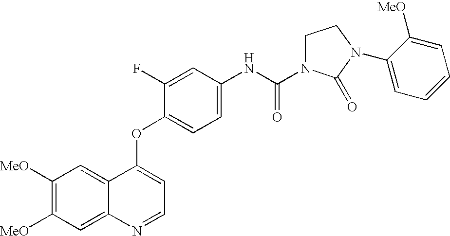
C12=CC([MeO])=C([MeO])C=C1N=CC=C2OC1=CC=C(NC(=O)N2CCN(C3=CC=CC=C3[MeO])C2=O)C=C1F
